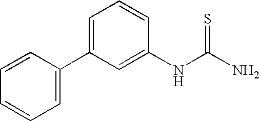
C1(NC(N)=S)=CC(C2=CC=CC=C2)=CC=C1
